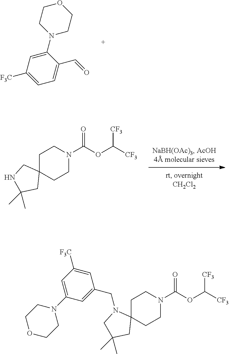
C1([F3C])=CC=C(C=O)C(N2CCOCC2)=C1.C1C2(CCN(C(OC([CF3])[CF3])=O)C1)CNC(C)(C)C2.C1C2(CCN(C(OC([CF3])[CF3])=O)C1)N(CC1=CC(N3CCOCC3)=CC([F3C])=C1)CC(C)(C)C2
